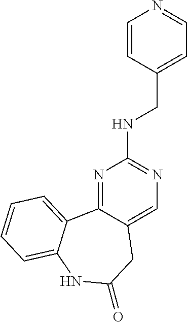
N1=C2C(=CN=C1NCC1=CC=NC=C1)CC(=O)NC1=CC=CC=C21
